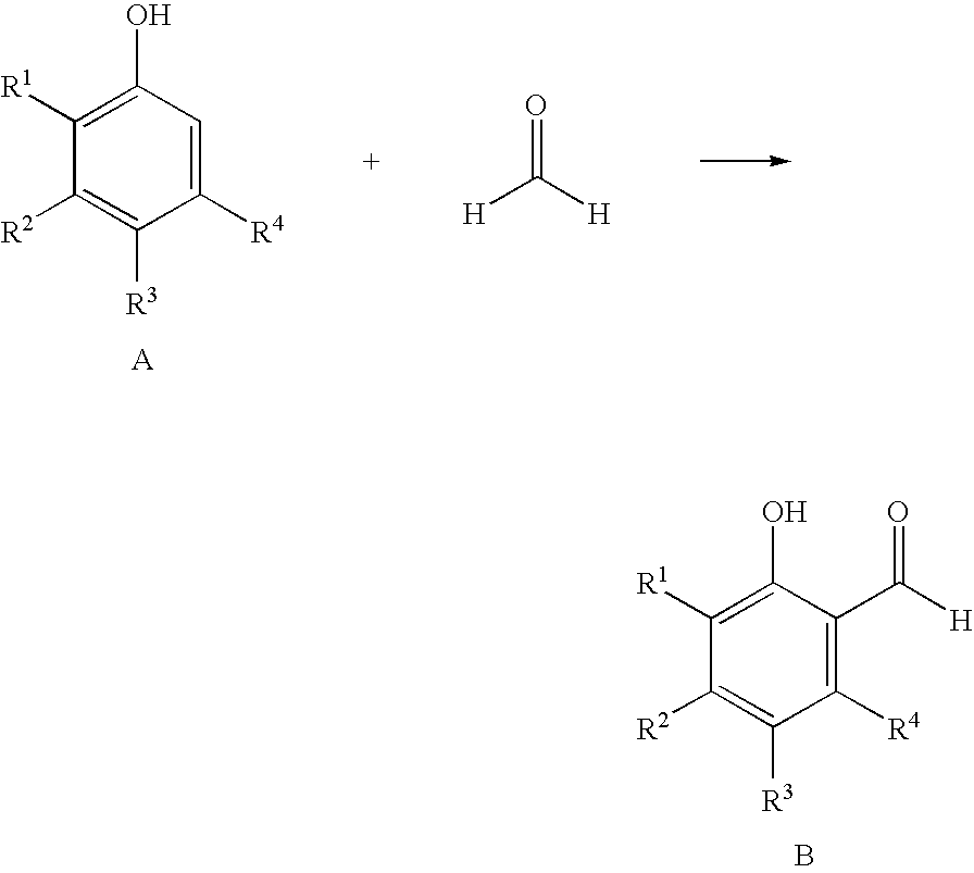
C1([R1])=C(O)C(C([H])=O)=C([R4])C([R3])=C1[R2].B.C1([R1])=C(O)C=C([R4])C([R3])=C1[R2].O=C([H])[H]
